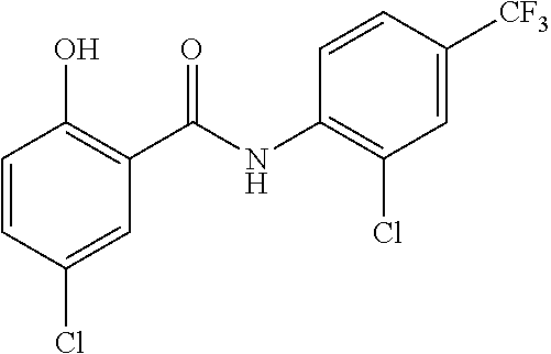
C1=CC(Cl)=CC(C(NC2=C(Cl)C=C([CF3])C=C2)=O)=C1O
